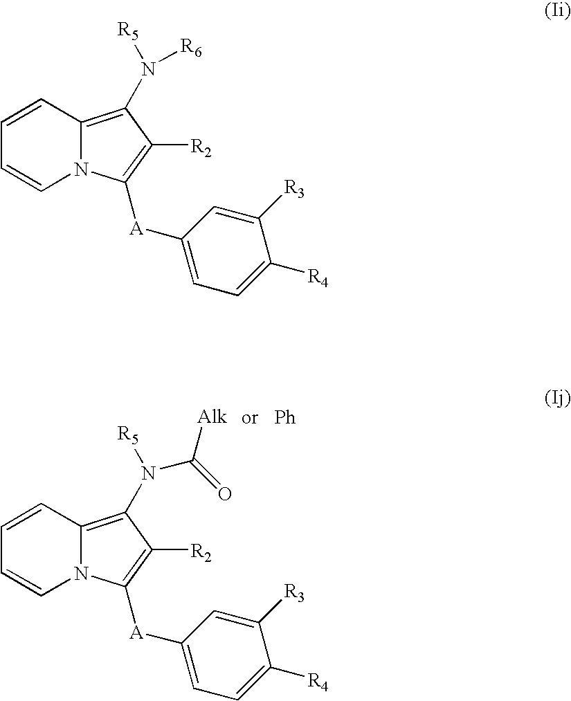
C1=CC2=C(N([R5])C(=O)[Alk])C([R2])=C([A]C3=CC=C([R4])C([R3])=C3)N2C=C1.C1=CC2=C(N([R5])[R6])C([R2])=C([A]C3=CC=C([R4])C([R3])=C3)N2C=C1
